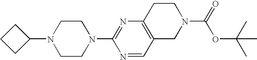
N1(C2=NC3=C(C=N2)CN(C(=O)OC(C)(C)C)CC3)CCN(C2CCC2)CC1
